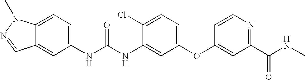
N(C(NC1=CC(OC2=CC(C(NC)=O)=NC=C2)=CC=C1Cl)=O)C1=CC=C2C(=C1)C=NN2C
